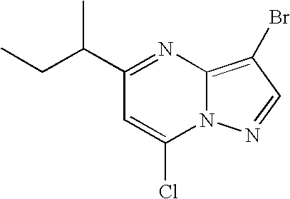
C(C1=NC2=C(Br)C=NN2C(Cl)=C1)(CC)C
